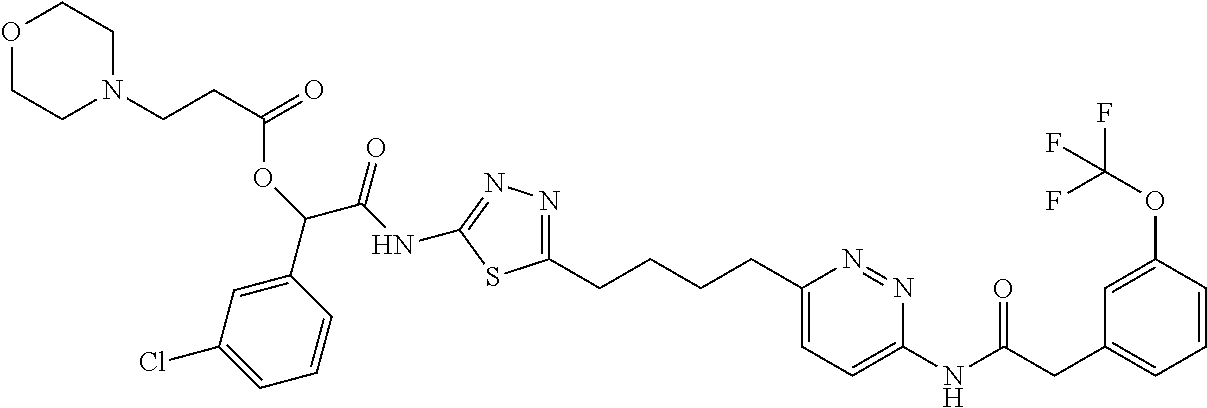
C1(CCCCC2=CC=C(NC(CC3=CC=CC(OC(F)(F)F)=C3)=O)N=N2)=NN=C(NC(C(OC(CCN2CCOCC2)=O)C2=CC(Cl)=CC=C2)=O)S1
